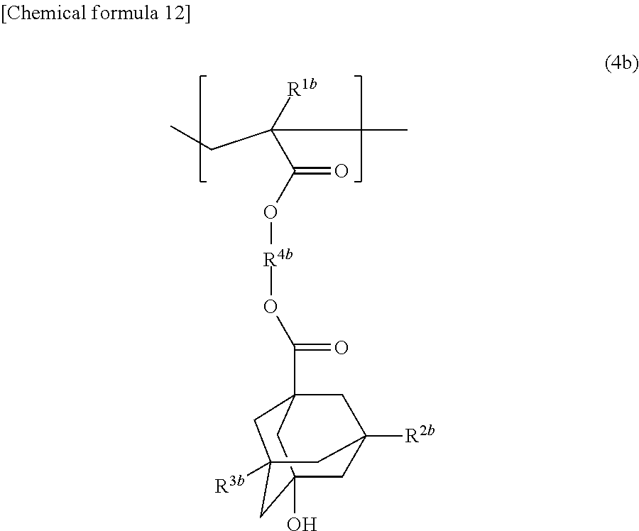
CCC(C)([R1b])C(O[R4b]OC(=O)C12CC3([R2b])CC(O)(C1)CC([R3b])(C2)C3)=O
